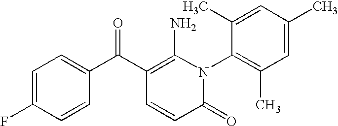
C1=C(F)C=CC(C(C2=C(N)N(C3=C(C)C=C(C)C=C3C)C(=O)C=C2)=O)=C1
